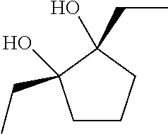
C1CCC(CC)(O)C1(CC)O
